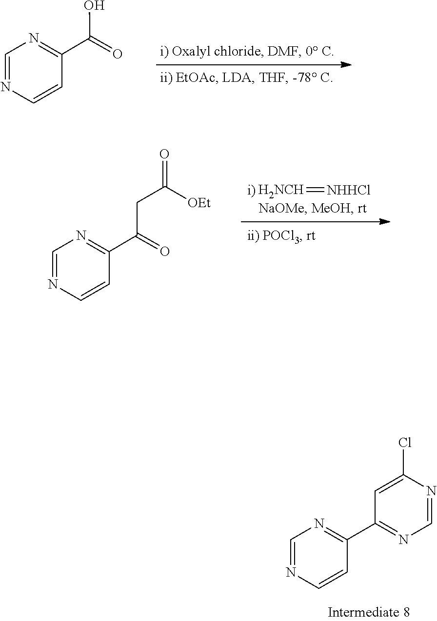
C1=C(Cl)N=CN=C1C1=NC=NC=C1.N1=CN=C(C(=O)O)C=C1.N1=CN=C(C(=O)CC(=O)[OEt])C=C1.[H2NCH]=[NHHCl]
